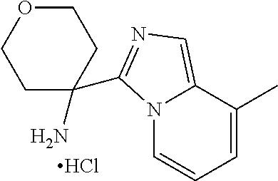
N12C=CC=C(C)C1=CN=C2C1(N)CCOCC1.Cl
